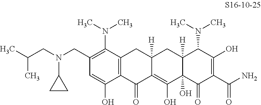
C12=C(C(=O)C3=C(O)C4(O)C([H])(CC3([H])C1)C(N(C)C)C(O)=C(C(N)=O)C4=O)C(O)=CC(CN(CC(C)C)C1CC1)=C2N(C)C
